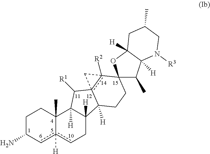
C1C(N)cc2([H])cCC3([H])C([H])(C2(C)C1)C([R1])c12c([R2])(C4(CCC31[H])C(C)C1([H])C([H])(O4)CC(C)CN1[R3])C2
